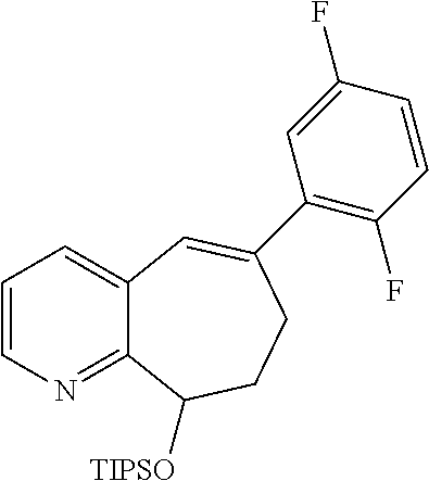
C1=CN=C2C(=C1)C=C(C1=C(F)C=CC(F)=C1)CCC2[TIPSO]
